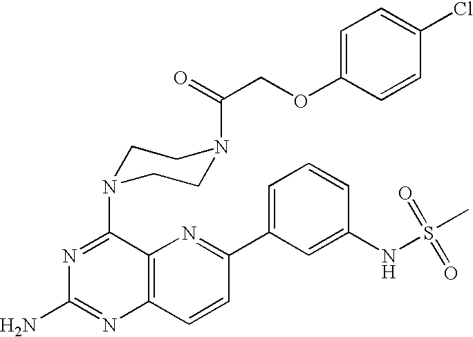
N1=C(N2CCN(C(=O)COC3=CC=C(Cl)C=C3)CC2)C2=C(N=C1N)C=CC(C1=CC=CC(NS(C)(=O)=O)=C1)=N2
